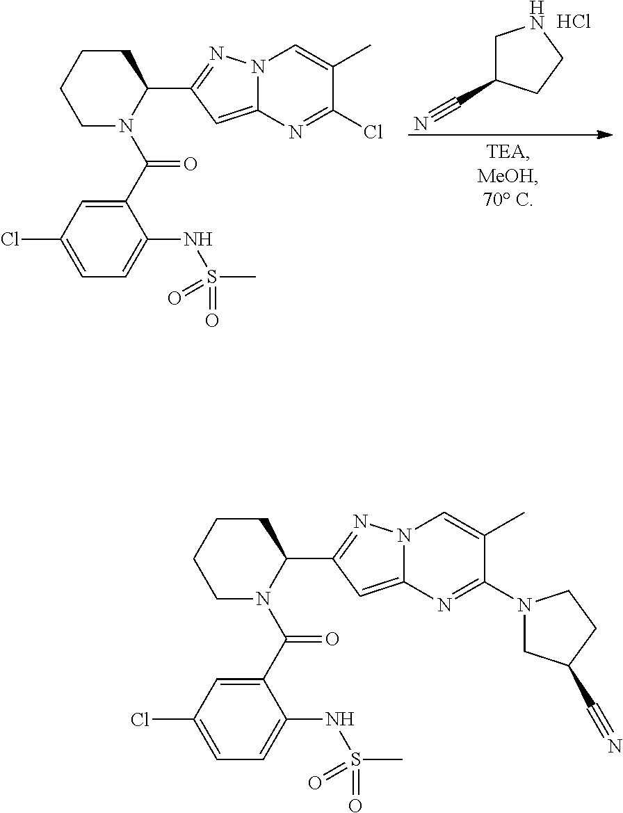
C1CCCN(C(C2=CC(Cl)=CC=C2NS(=O)(=O)C)=O)C1C1=NN2C(=C1)N=C(N1CC(C#N)CC1)C(C)=C2.C1CCCN(C(C2=CC(Cl)=CC=C2NS(=O)(=O)C)=O)C1C1=NN2C(=C1)N=C(Cl)C(C)=C2.Cl.C1C(C#N)CCN1
